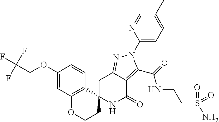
C1C2=NN(C3=CC=C(C)C=N3)C(C(=O)NCCS(N)(=O)=O)=C2C(=O)NC12CCOC1=C2C=CC(OCC(F)(F)F)=C1
